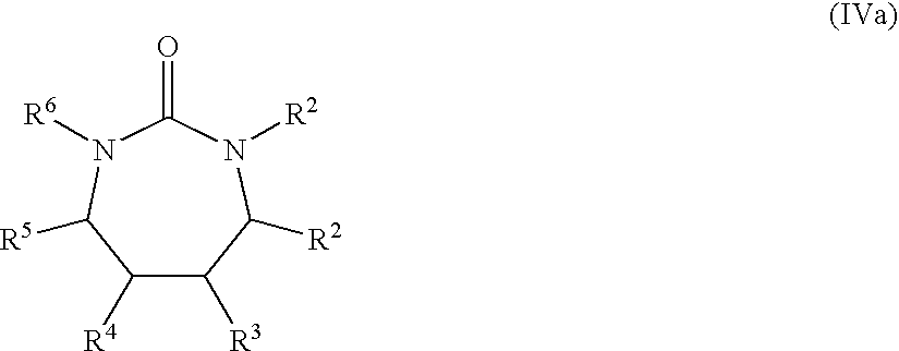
C1([R4])C([R3])C([R2])N([R2])C(=O)N([R6])C1[R5]
